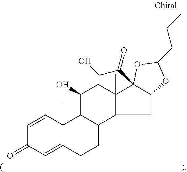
C1=CC2(C)C(=CC1=O)CCC1C2C(O)CC2(C)C1CC1C2(C(CO)=O)OC(CCC)O1
